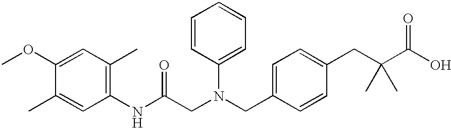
C1=C(OC)C(C)=CC(NC(CN(CC2=CC=C(CC(C(O)=O)(C)C)C=C2)C2=CC=CC=C2)=O)=C1C
